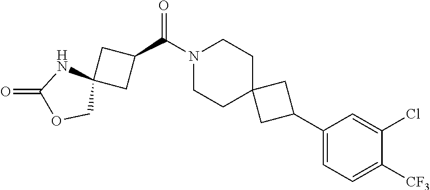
N1(C(C2CC3(C2)NC(=O)OC3)=O)CCC2(CC1)CC(C1=CC=C([CF3])C(Cl)=C1)C2
